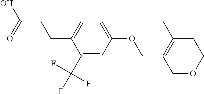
C(C1=C(CC)CCOC1)OC1=CC=C(CCC(=O)O)C(C(F)(F)F)=C1
